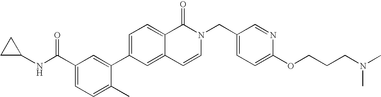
C1=C(C2=CC(C(NC3CC3)=O)=CC=C2C)C=C2C(=C1)C(=O)N(CC1=CC=C(OCCCN(C)C)N=C1)C=C2
